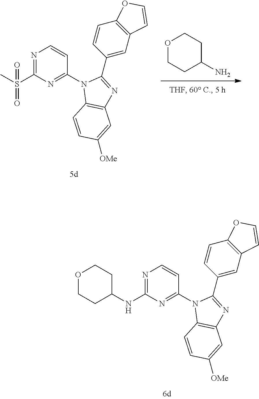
N1=C(NC2CCOCC2)N=C(N2C3=C(N=C2C2=CC4=C(C=C2)OC=C4)C=C([OMe])C=C3)C=C1.O1CCC(N)CC1.N1=C(S(C)(=O)=O)N=C(N2C3=C(N=C2C2=CC4=C(C=C2)OC=C4)C=C([OMe])C=C3)C=C1
